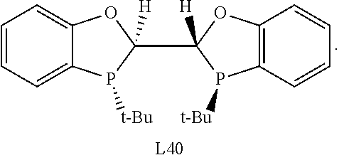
C1=CC=C2C(=C1)OC(C1([H])OC3=C(C=CC=C3)P1[t-Bu])([H])P2[t-Bu]
